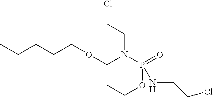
C(CCCOC1CCOP(=O)(NCCCl)N1CCCl)C
